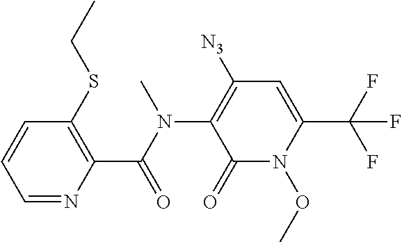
C1(=O)N(OC)C(C(F)(F)F)=CC([N3])=C1N(C(=O)C1=C(SCC)C=CC=N1)C
